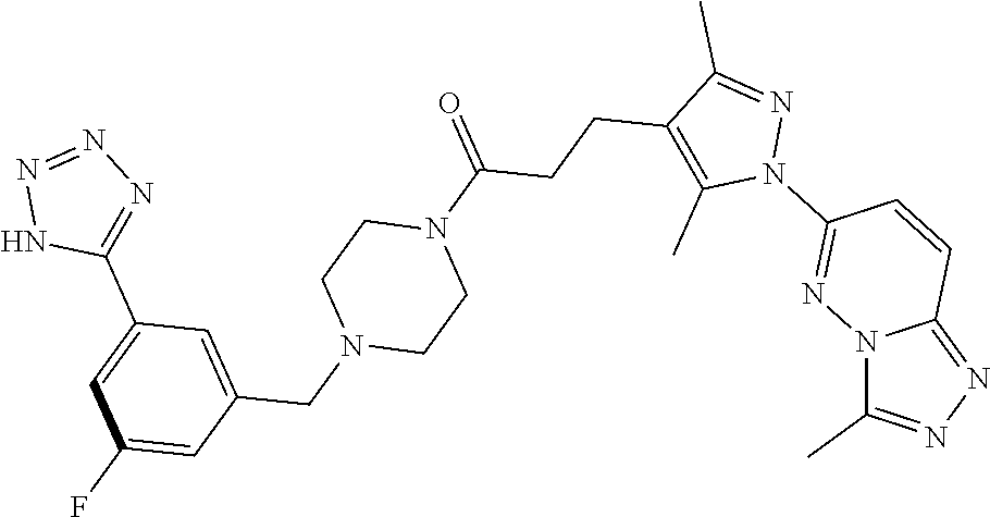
N12C(C)=NN=C1C=CC(N1N=C(C)C(CCC(N3CCN(CC4=CC(C5=NN=NN5)=CC(F)=C4)CC3)=O)=C1C)=N2
